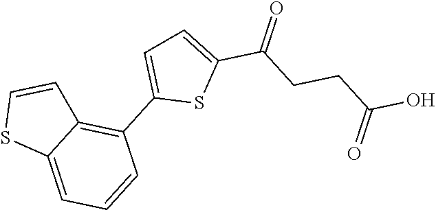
S1C(C(=O)CCC(O)=O)=CC=C1C1=C2C(=CC=C1)SC=C2
